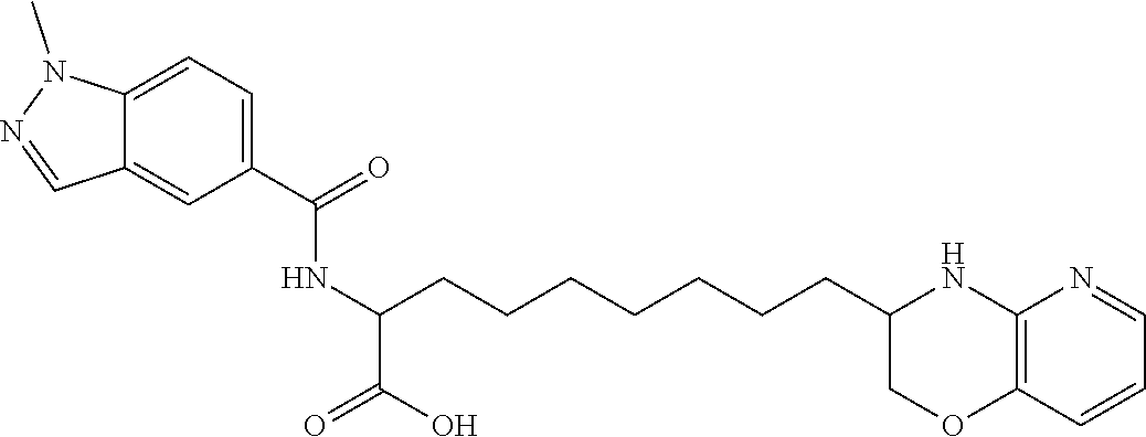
C(C1COC2=C(N1)N=CC=C2)CCCCCCC(NC(C1=CC=C2C(=C1)C=NN2C)=O)C(O)=O
